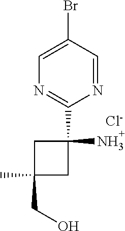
C1=C(Br)C=NC(C2(N)CC(C)(CO)C2)=N1.[Cl-]
